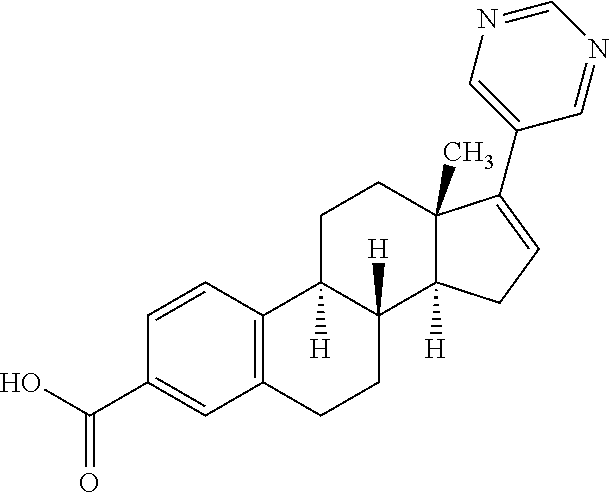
C1=CC(C(O)=O)=CC2=C1C1([H])C([H])(CC2)C2([H])C(C)(CC1)C(C1=CN=CN=C1)=CC2
